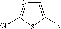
C1=C([#])SC(Cl)=N1
